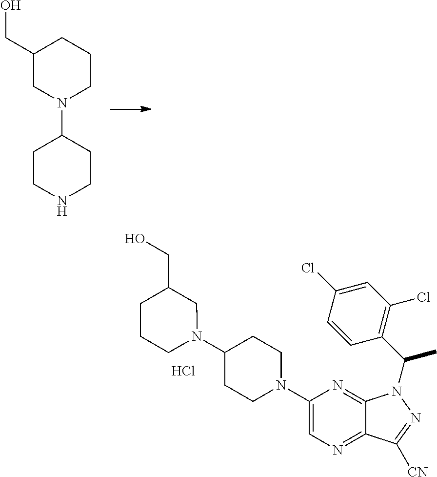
N1(C2CCN(C3=CN=C4C(=N3)N(C(C3=C(Cl)C=C(Cl)C=C3)C)N=C4[CN])CC2)CC(CO)CCC1.Cl.C1(CO)CN(C2CCNCC2)CCC1
